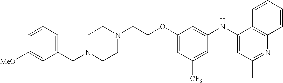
C1(NC2=CC(C)=NC3=C2C=CC=C3)=CC(OCCN2CCN(CC3=CC=CC([MeO])=C3)CC2)=CC([CF3])=C1
